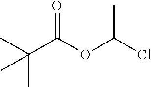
C(C(OC(Cl)C)=O)(C)(C)C
